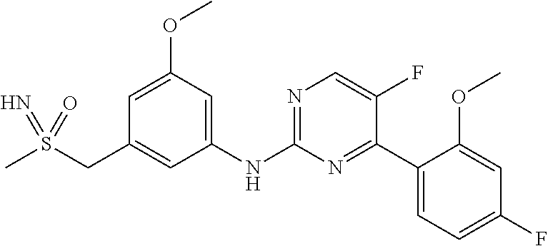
C1=C(OC)C=C(NC2=NC=C(F)C(C3=CC=C(F)C=C3OC)=N2)C=C1CS(C)(=N)=O
